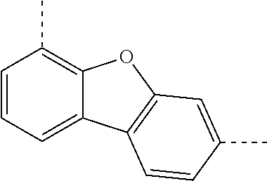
C1=CC=C2C(=C1C)OC1=C2C=CC(C)=C1
